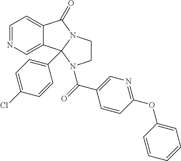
N1=CC=C2C(=C1)C1(C3=CC=C(Cl)C=C3)N(C2=O)CCN1C(C1=CN=C(OC2=CC=CC=C2)C=C1)=O
